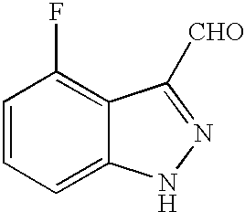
C1=CC=C2C(=C1F)C([CHO])=NN2
